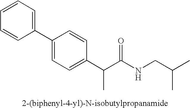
C1(C2=CC=C(C(C(NCC(C)C)=O)C)C=C2)=CC=CC=C1
